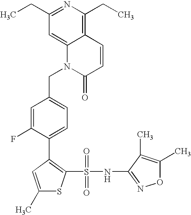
C(C1=CC=C(C2=C(S(=O)(=O)NC3=NOC(C)=C3C)SC(C)=C2)C(F)=C1)N1C(=O)C=CC2=C(CC)N=C(CC)C=C12
